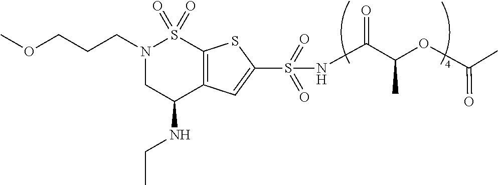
N1(CCCOC)CC(NCC)C2=C(S1(=O)=O)SC(S(=O)(=O)NC(C(OC(C)=O)C)=O)=C2
